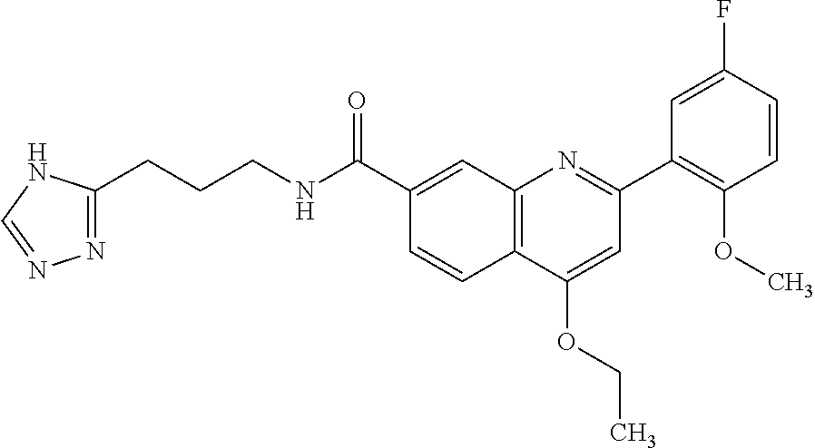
C1(C(NCCCC2=NN=CN2)=O)=CC2=C(C=C1)C(OCC)=CC(C1=C(OC)C=CC(F)=C1)=N2
